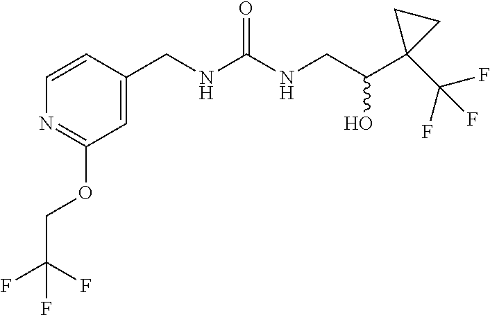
C(C(C1(C(F)(F)F)CC1)O)NC(=O)NCC1=CC(OCC(F)(F)F)=NC=C1
